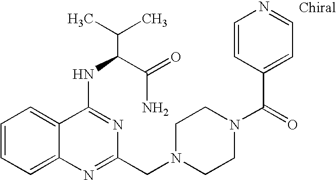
C1=CC=C2C(=C1)C(NC(C(N)=O)C(C)C)=NC(CN1CCN(C(C3=CC=NC=C3)=O)CC1)=N2
